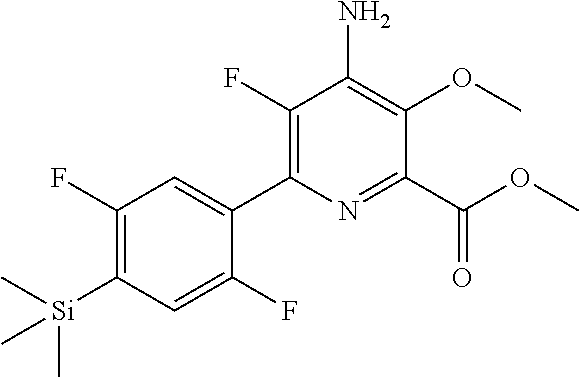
C1(F)=C([Si](C)(C)C)C=C(F)C(C2=C(F)C(N)=C(OC)C(C(OC)=O)=N2)=C1
